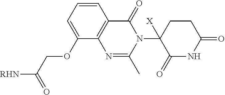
C1=CC=C(OCC([RHN])=O)C2=C1C(=O)N(C1([X])C(=O)NC(=O)CC1)C(C)=N2
